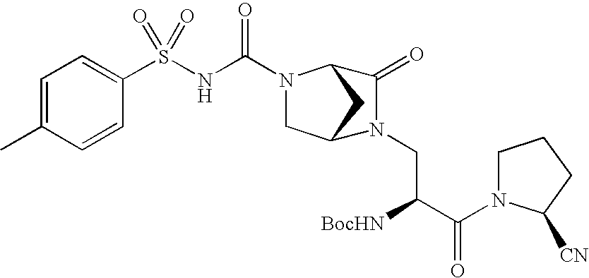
N(C(N1CC2CC1C(=O)N2CC(C(N1CCCC1[CN])=O)[BocHN])=O)S(C1=CC=C(C)C=C1)(=O)=O
